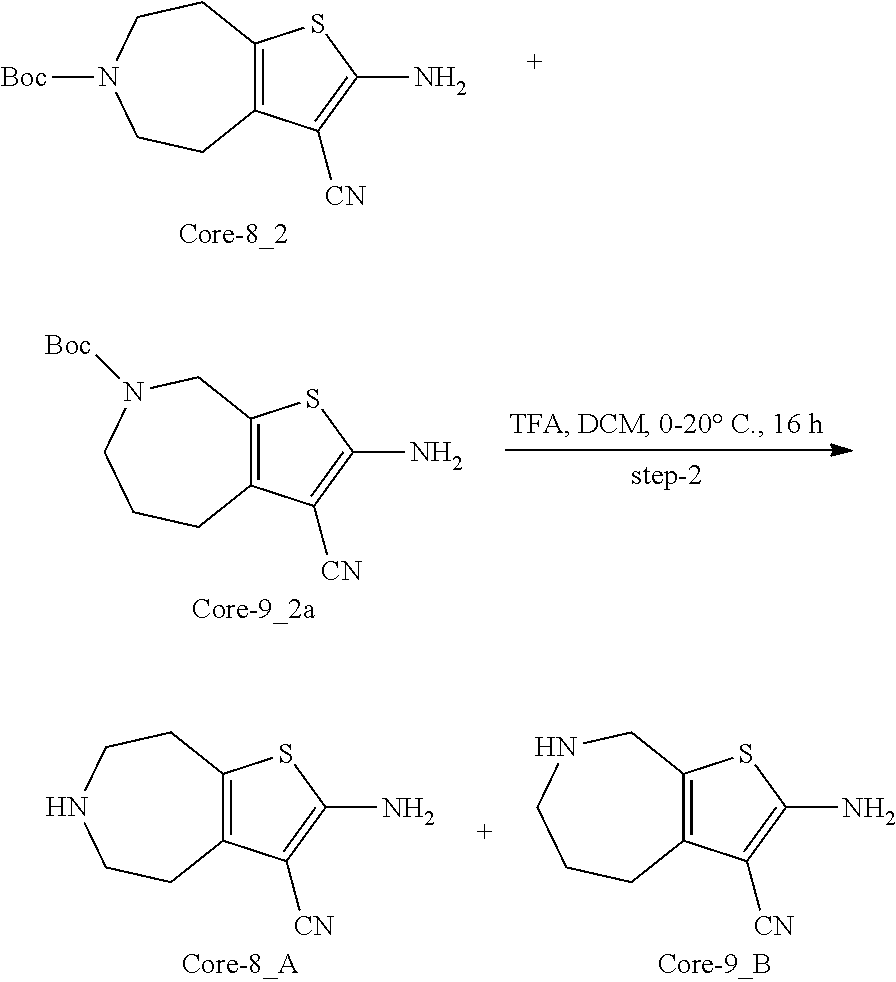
C12=C(CCN([Boc])CC1)SC(N)=C2[CN].C12=C(CN([Boc])CCC1)SC(N)=C2[CN].C12=C(CNCCC1)SC(N)=C2[CN].C12=C(CCNCC1)SC(N)=C2[CN]
